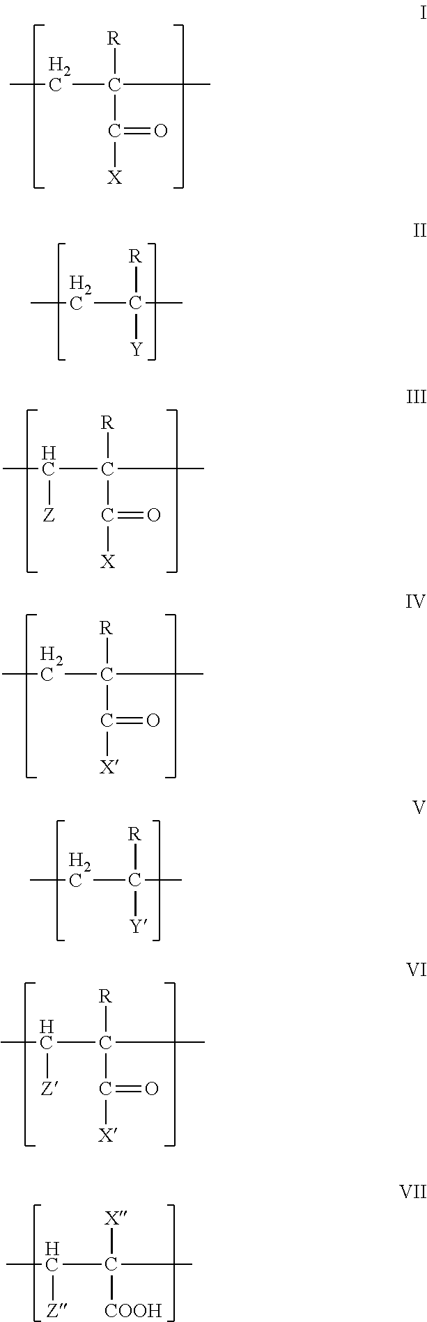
CCC([R])(C([X])=O)C.CCC([R])([Y])C.CC(C([R])(C([X])=O)C)[Z].CCC([R])(C([X])=O)C.CC(C([R])(C([X])=O)C)[Z].CCC([R])([Y])C.CC(C([X])([COOH])C)[Z]
